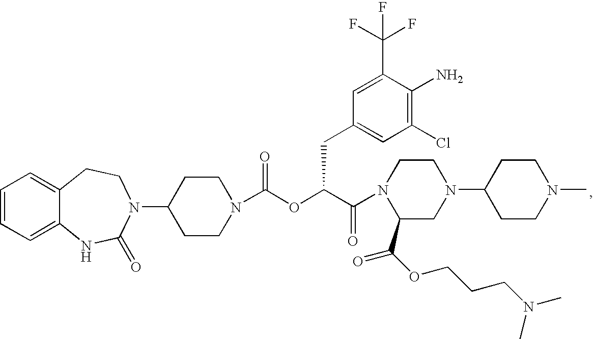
C1=CC=C2C(=C1)CCN(C1CCN(C(OC(C(=O)N3C(C(OCCCN(C)C)=O)CN(C4CCN(C)CC4)CC3)CC3=CC(Cl)=C(N)C(C(F)(F)F)=C3)=O)CC1)C(=O)N2
